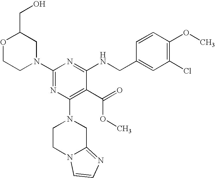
C1N(C2=NC(N3CC4=NC=CN4CC3)=C(C(=O)OC)C(NCC3=CC(Cl)=C(OC)C=C3)=N2)CC(CO)OC1
